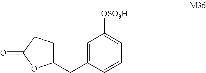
C1=C(CC2CCC(=O)O2)C=CC=C1[OSO3H]
